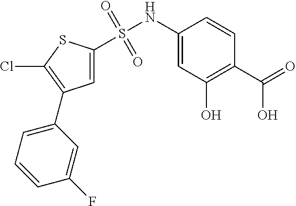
S(NC1=CC(O)=C(C(=O)O)C=C1)(=O)(=O)C1=CC(C2=CC=CC(F)=C2)=C(Cl)S1
